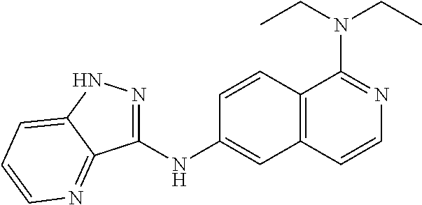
C1(NC2=CC3=C(C=C2)C(N(CC)CC)=NC=C3)=NNC2=CC=CN=C12
